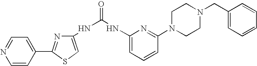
C1=CC(C2=NC(NC(=O)NC3=CC=CC(N4CCN(CC5=CC=CC=C5)CC4)=N3)=CS2)=CC=N1
